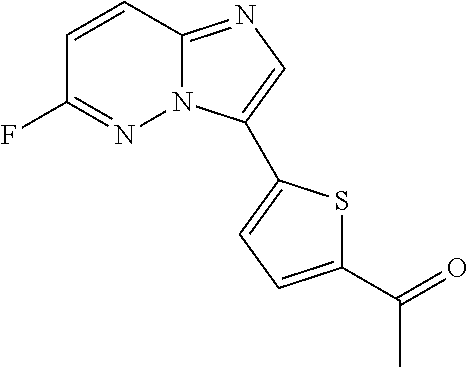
C1=CC2=NC=C(C3=CC=C(C(=O)C)S3)N2N=C1F
